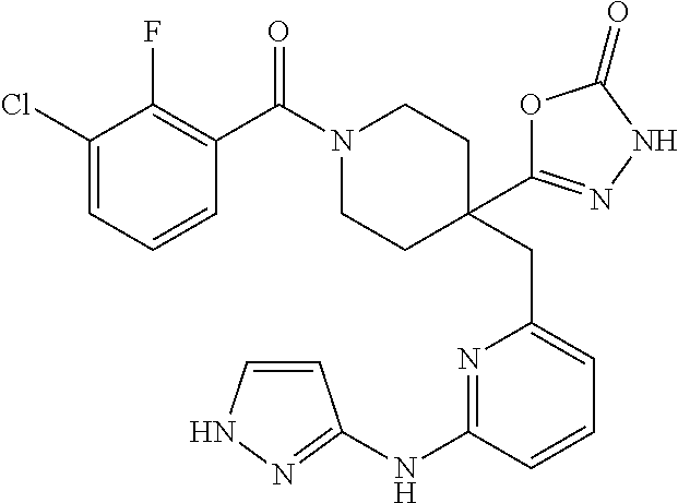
C1(Cl)=CC=CC(C(N2CCC(CC3=CC=CC(NC4=NNC=C4)=N3)(C3=NNC(=O)O3)CC2)=O)=C1F
